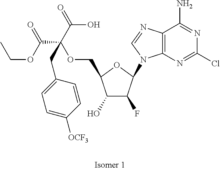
C1(O)C(F)C(N2C3=C(N=C2)C(N)=NC(Cl)=N3)OC1COC(C(=O)O)(CC1=CC=C([OCF3])C=C1)C(OCC)=O
